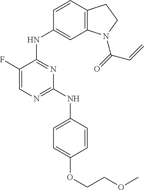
C1(F)=CN=C(NC2=CC=C(OCCOC)C=C2)N=C1NC1=CC2=C(C=C1)CCN2C(=O)C=C
